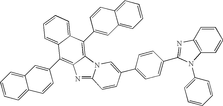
N1=C2N(C3=C(C4=CC5=CC=CC=C5C=C4)C4=CC=CC=C4C(C4=CC5=CC=CC=C5C=C4)=C13)C=C(C1=CC=C(C3=NC4=C(C=CC=C4)N3C3=CC=CC=C3)C=C1)C=C2
